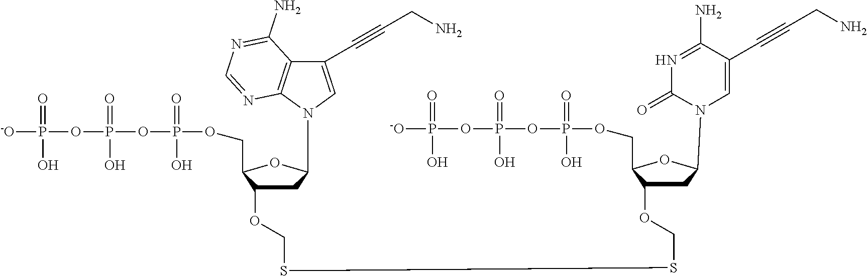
[-O]P(OP(OP(OCC1C(OCSSCOC2CC(N3C=C(C#CCN)C(N)=NC3=O)OC2COP(OP(OP([-O])(=O)O)(=O)O)(=O)O)CC(N2C=C(C#CCN)C3=C2N=CN=C3N)O1)(=O)O)(=O)O)(=O)O
